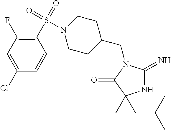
N1C(=N)N(CC2CCN(S(C3=C(F)C=C(Cl)C=C3)(=O)=O)CC2)C(=O)C1(CC(C)C)C
